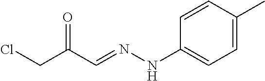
ClCC(C=NNC1=CC=C(C)C=C1)=O
